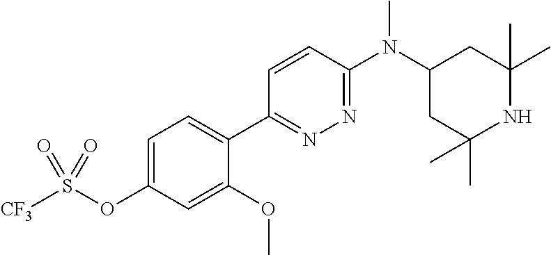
C1=C(OS([CF3])(=O)=O)C=C(OC)C(C2=NN=C(N(C3CC(C)(C)NC(C)(C)C3)C)C=C2)=C1
